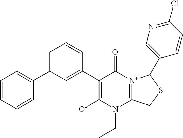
C1(C2=CC(C3=CC=CC=C3)=CC=C2)=C([O-])N(CC)C2=[N+](C1=O)C(C1=CN=C(Cl)C=C1)SC2
